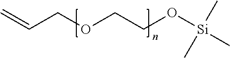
C=CCOCCO[Si](C)(C)C
